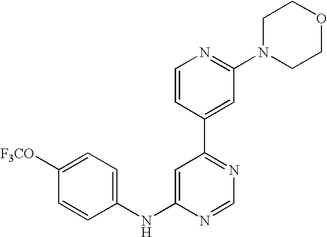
C1(NC2=CC(C3=CC(N4CCOCC4)=NC=C3)=NC=N2)=CC=C([F3CO])C=C1
